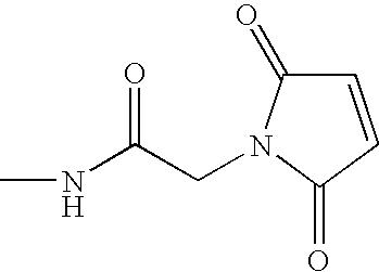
CNC(CN1C(=O)C=CC1=O)=O
